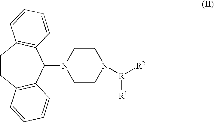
C1CC2=C(C(N3CCN([R]([R2])[R1])CC3)C3=C1C=CC=C3)C=CC=C2
